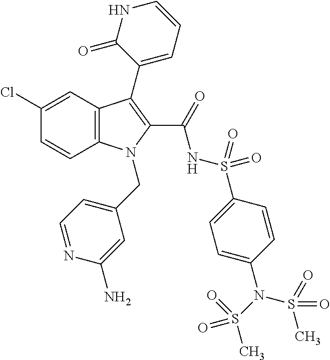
C12=C(C=C(Cl)C=C1)C(C1=CC=CNC1=O)=C(C(=O)NS(C1=CC=C(N(S(=O)(C)=O)S(=O)(C)=O)C=C1)(=O)=O)N2CC1=CC=NC(N)=C1
